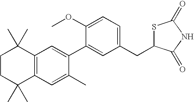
C1CC(C)(C)C2=C(C1(C)C)C=C(C1=CC(CC3SC(=O)NC3=O)=CC=C1OC)C(C)=C2
